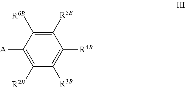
C1([R2B])=C([A])C([R6B])=C([R5B])C([R4B])=C1[R3B]
